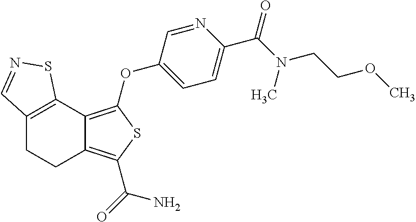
C12=C(C3=C(OC4=CC=C(C(N(C)CCOC)=O)N=C4)SC(C(=O)N)=C3CC1)SN=C2
